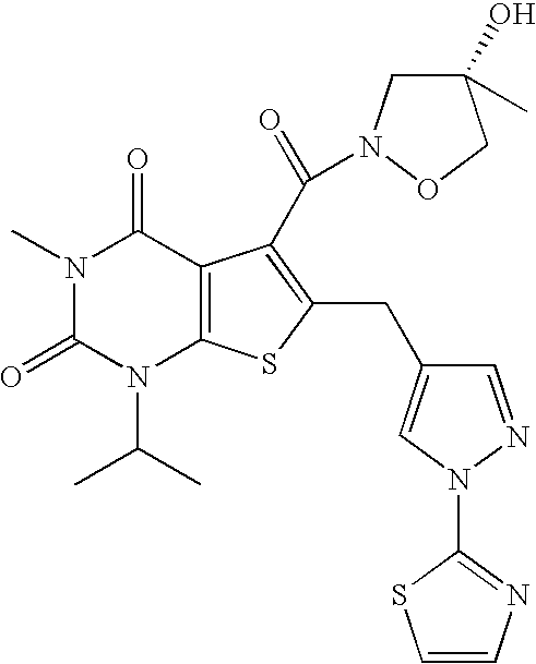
N1(C)C(=O)N(C(C)C)C2=C(C1=O)C(C(=O)N1CC(C)(O)CO1)=C(CC1=CN(C3=NC=CS3)N=C1)S2
